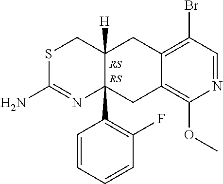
S1C(N)=NC2(C3=C(F)C=CC=C3)C([H])(C1)CC1=C(Br)C=NC(OC)=C1C2
